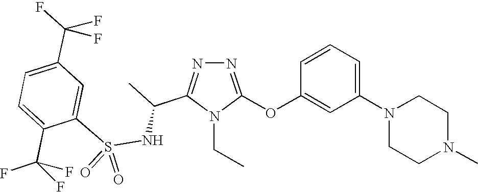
N1=C(OC2=CC(N3CCN(C)CC3)=CC=C2)N(CC)C(C(C)NS(C2=CC(C(F)(F)F)=CC=C2C(F)(F)F)(=O)=O)=N1
